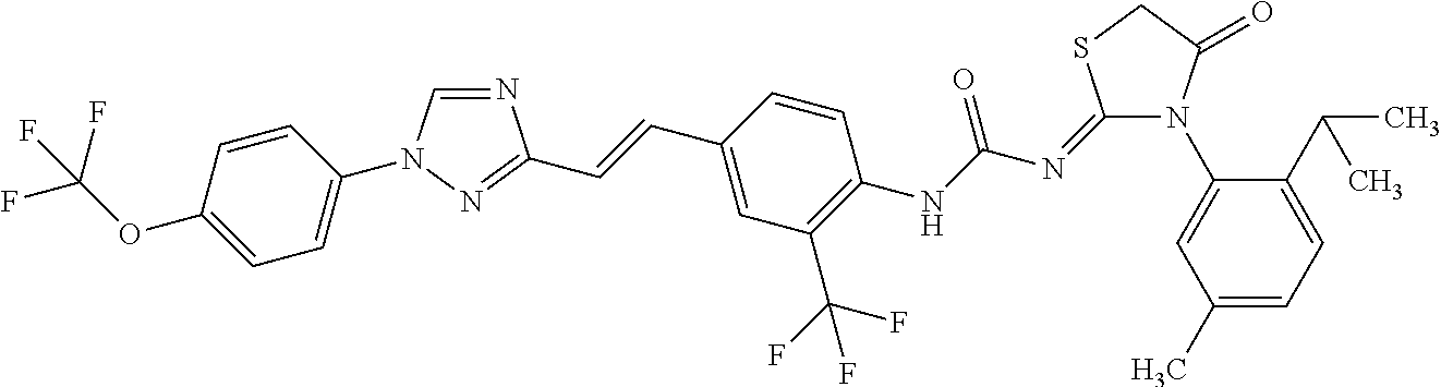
N1=CN(C2=CC=C(OC(F)(F)F)C=C2)N=C1C=CC1=CC(C(F)(F)F)=C(NC(N=C2N(C3=CC(C)=CC=C3C(C)C)C(=O)CS2)=O)C=C1
